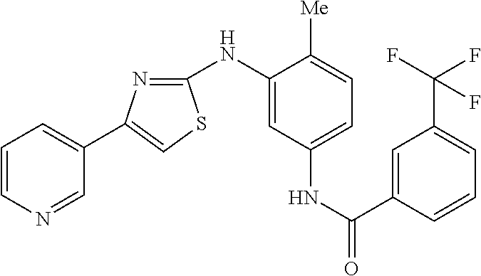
C1=CN=CC(C2=CSC(NC3=CC(NC(C4=CC(C(F)(F)F)=CC=C4)=O)=CC=C3[Me])=N2)=C1
